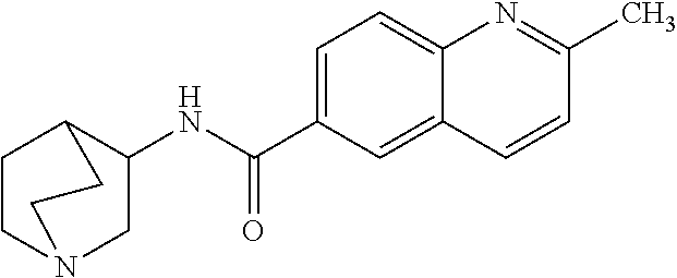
C1=C(C(NC2CN3CCC2CC3)=O)C=C2C(=C1)N=C(C)C=C2
